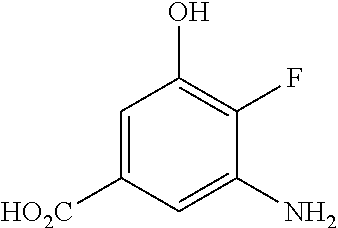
C1=C([HO2C])C=C(N)C(F)=C1O
